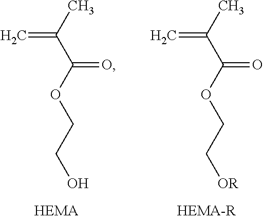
C=C(C)C(OCCO)=O.C=C(C)C(OCC[OR])=O
